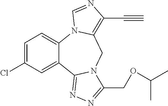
C1=C(Cl)C=C2C(=C1)N1C(=C(C#C)N=C1)CN1C2=NN=C1COC(C)C
